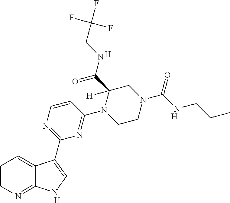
C1=CN=C2C(=C1)C(C1=NC=CC(N3CCN(C(NCCC)=O)CC3(C(NCC(F)(F)F)=O)[H])=N1)=CN2.[H].[H].[H]
